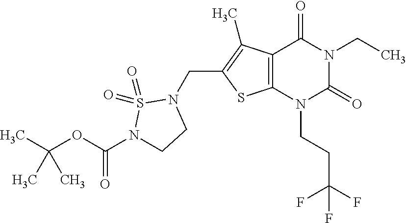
C12=C(N(CCC(F)(F)F)C(=O)N(CC)C1=O)SC(CN1S(=O)(=O)N(C(OC(C)(C)C)=O)CC1)=C2C
